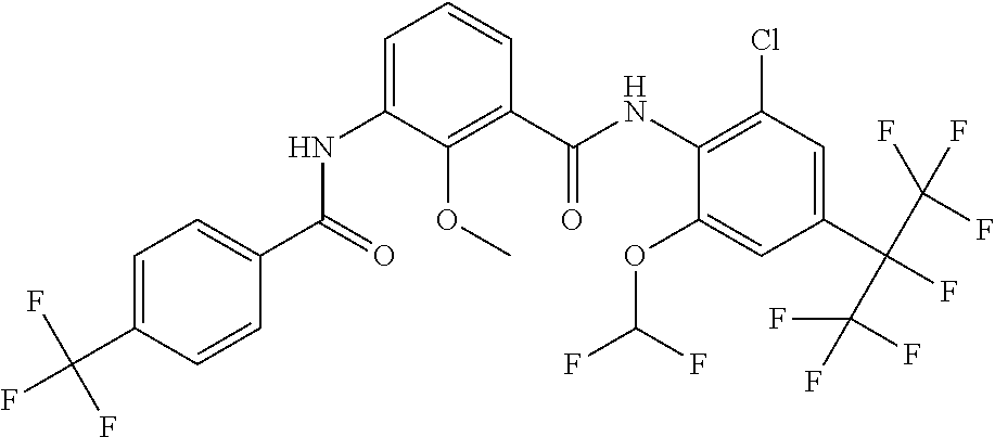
C1=C(C(F)(F)F)C=CC(C(=O)NC2=CC=CC(C(NC3=C(Cl)C=C(C(C(F)(F)F)(C(F)(F)F)F)C=C3OC(F)F)=O)=C2OC)=C1
